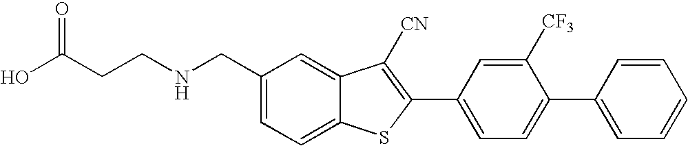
C1=C(CNCCC(O)=O)C=C2C(=C1)SC(C1=CC=C(C3=CC=CC=C3)C([CF3])=C1)=C2[CN]
